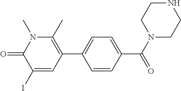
C1=CC(C(=O)N2CCNCC2)=CC=C1C1=C(C)N(C)C(=O)C(I)=C1
